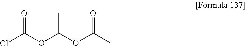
ClC(OC(OC(C)=O)C)=O
